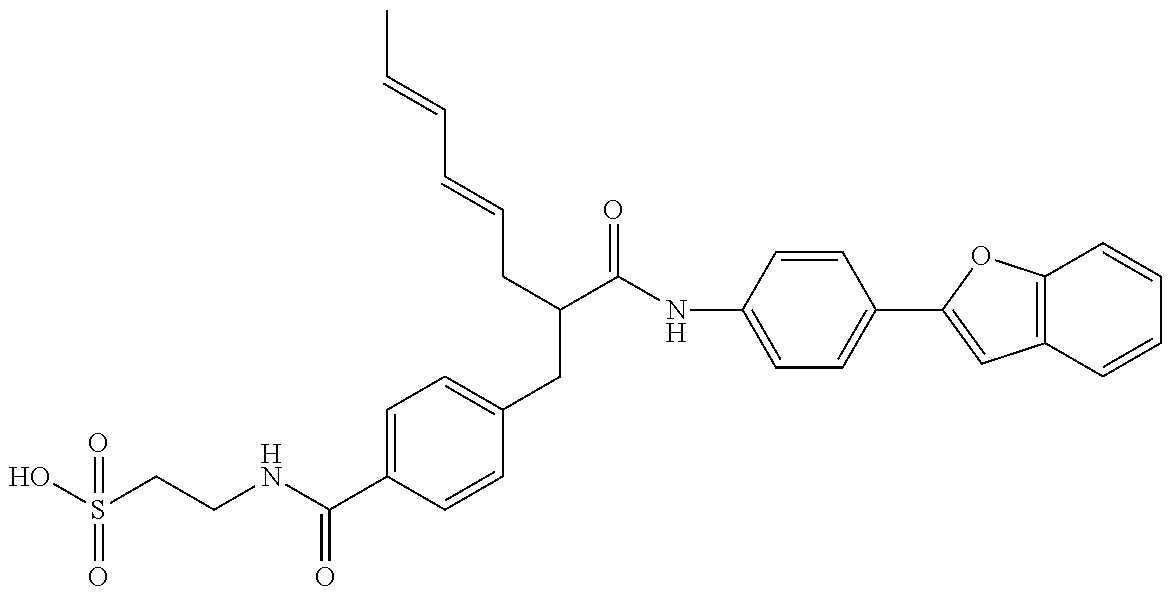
OS(CCNC(C1=CC=C(CC(C(NC2=CC=C(C3=CC4=C(O3)C=CC=C4)C=C2)=O)CC=CC=CC)C=C1)=O)(=O)=O
